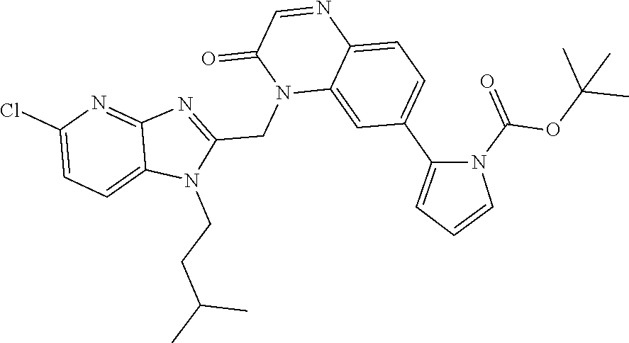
C1(Cl)=CC=C2C(=N1)N=C(CN1C3=CC(C4=CC=CN4C(OC(C)(C)C)=O)=CC=C3N=CC1=O)N2CCC(C)C
